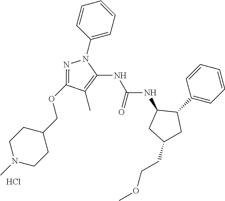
C1(C)=C(NC(=O)NC2CC(CCOC)CC2C2=CC=CC=C2)N(C2=CC=CC=C2)N=C1OCC1CCN(C)CC1.Cl
